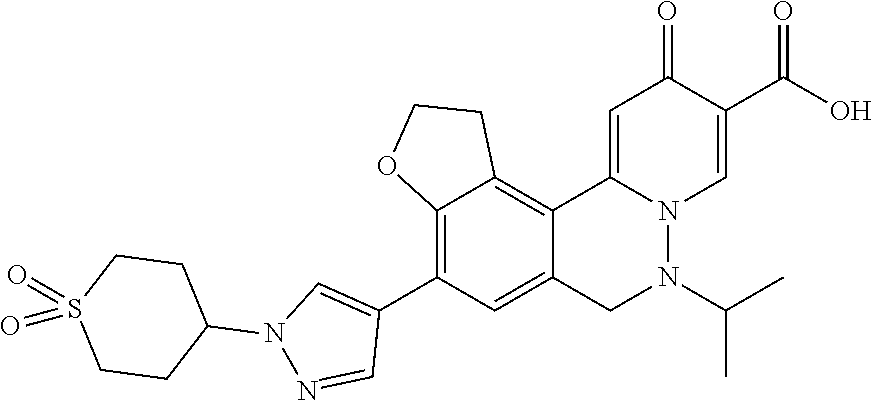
C12=C(C3=CN(C4CCS(=O)(=O)CC4)N=C3)C=C3C(=C1CCO2)C1=CC(=O)C(C(O)=O)=CN1N(C(C)C)C3
